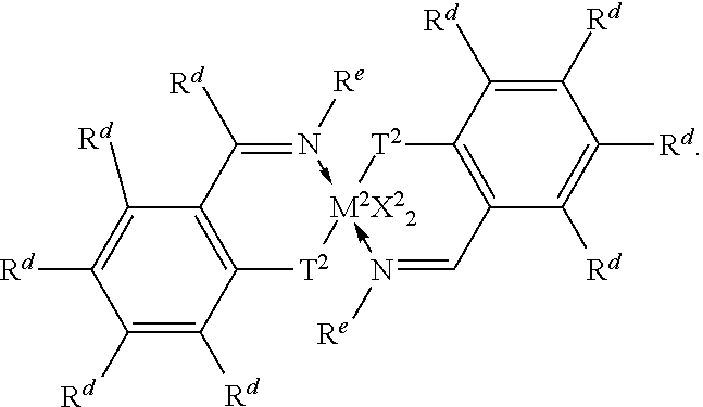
C12=C(C([Rd])=N([Re])->[M2X22]3(-N([Re])=CC4=C([T2]3)C([Rd])=C([Rd])C([Rd])=C4[Rd])[T2]1)C([Rd])=C([Rd])C([Rd])=C2[Rd]
